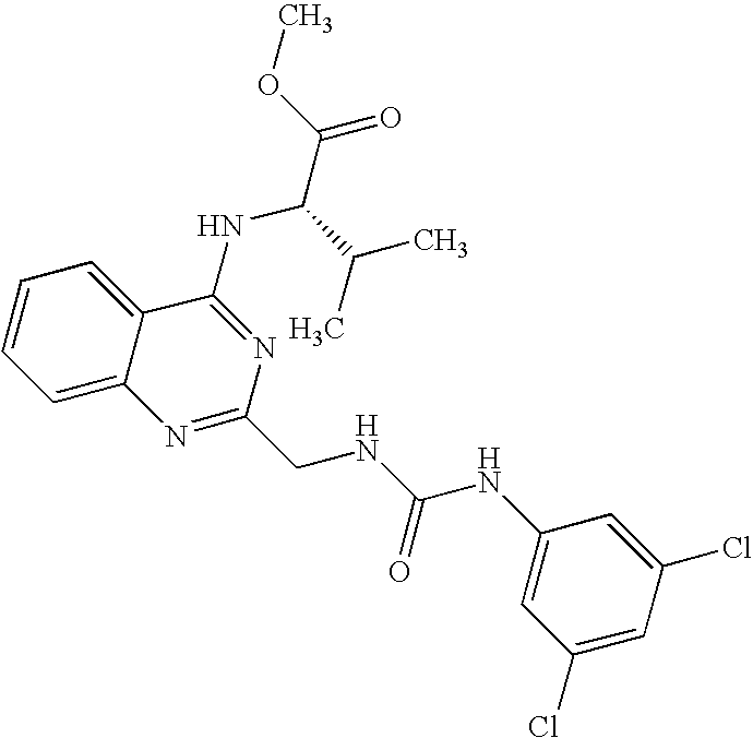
C12=CC=CC=C1C(NC(C(=O)OC)C(C)C)=NC(CNC(NC1=CC(Cl)=CC(Cl)=C1)=O)=N2
